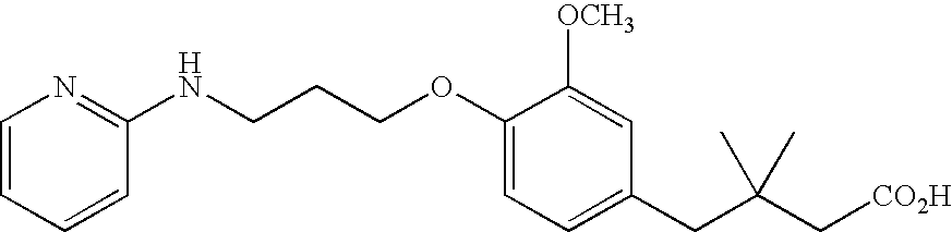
C1=C(CC(C[CO2H])(C)C)C=C([OCH3])C(OCCCNC2=NC=CC=C2)=C1
